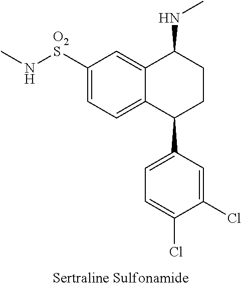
C12=CC([O2S]NC)=CC=C1C(C1=CC=C(Cl)C(Cl)=C1)CCC2NC
